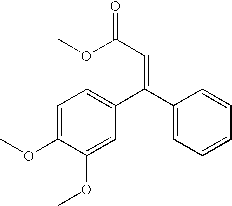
C1=C(C(C2=CC=CC=C2)=CC(=O)OC)C=C(OC)C(OC)=C1
